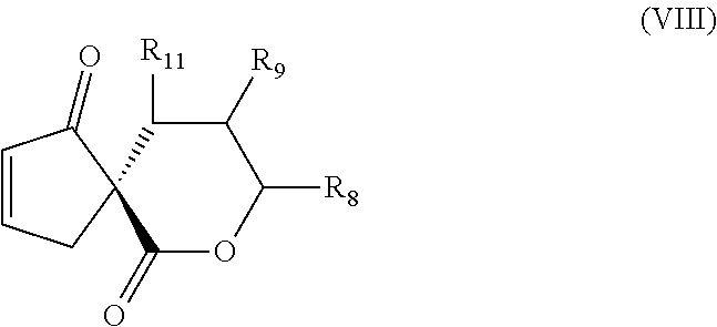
C1=CCC2(C1=O)C(=O)OC([R8])C([R9])C2[R11]
